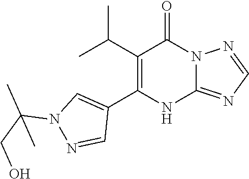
C1(C(C)C)=C(C2=CN(C(CO)(C)C)N=C2)NC2=NC=NN2C1=O
